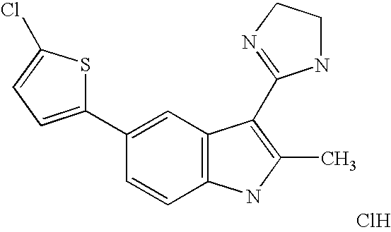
Cl.C1=C(C2=CC=C(Cl)S2)C=CC2=C1C(C1=NCCN1)=C(C)N2
